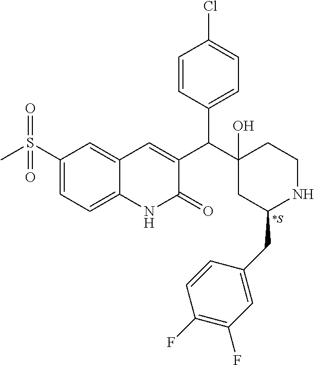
C1(S(C)(=O)=O)=CC=C2C(=C1)C=C(C(C1(O)CC(CC3=CC(F)=C(F)C=C3)NCC1)C1=CC=C(Cl)C=C1)C(=O)N2.[*S]
